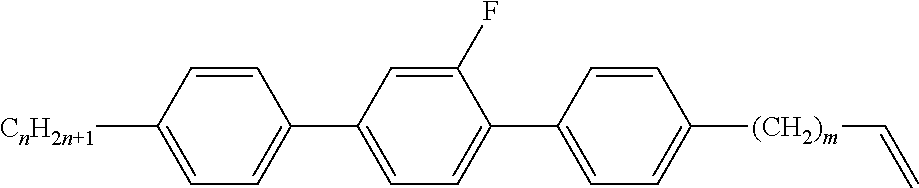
[CnH2n+1]C1=CC=C(C2=CC=C(C3=CC=C([(CH2)m]C=C)C=C3)C(F)=C2)C=C1
